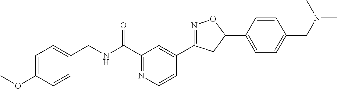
C1=CC(OC)=CC=C1CNC(C1=NC=CC(C2=NOC(C3=CC=C(CN(C)C)C=C3)C2)=C1)=O
